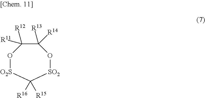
O1[O2S]C([R16])([R15])[SO2]OC([R13])([R14])C1([R11])[R12]
